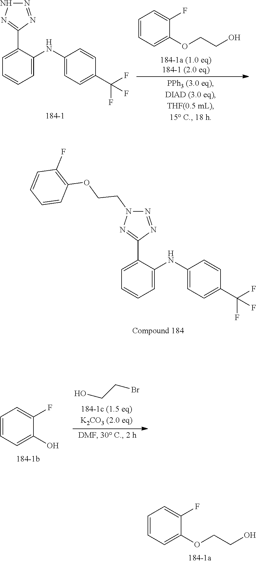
C1=C(C2=NN(CCOC3=C(F)C=CC=C3)N=N2)C(NC2=CC=C(C(F)(F)F)C=C2)=CC=C1.C1=C(C2=NNN=N2)C(NC2=CC=C(C(F)(F)F)C=C2)=CC=C1.C1=CC=C(OCCO)C(F)=C1.OCCBr.C1=CC=C(O)C(F)=C1.C1=CC=C(OCCO)C(F)=C1
